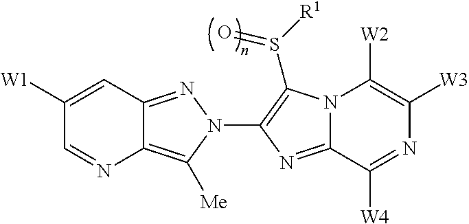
C12=C([Me])N(C3=C(S([R1])=O)N4C(=N3)C([W4])=NC([W3])=C4[W2])N=C1C=C([W1])C=N2
